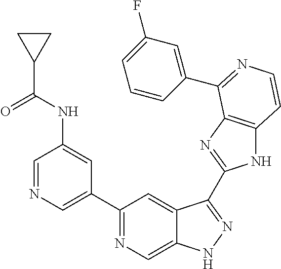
C1=NC=C(C2=NC=C3C(=C2)C(C2=NC4=C(N2)C=CN=C4C2=CC(F)=CC=C2)=NN3)C=C1NC(C1CC1)=O
